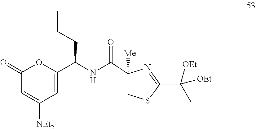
C1(C(C)([OEt])[OEt])=NC(C(NC(C2=CC([NEt2])=CC(=O)O2)CCC)=O)([Me])CS1
